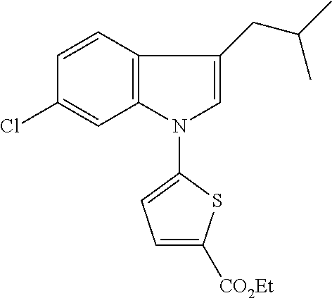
C12=C(N(C3=CC=C([CO2Et])S3)C=C1CC(C)C)C=C(Cl)C=C2
